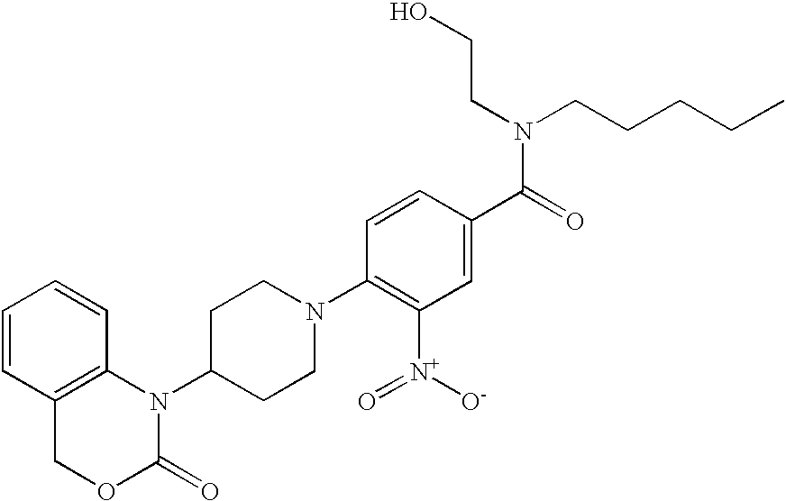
C1=CC2=C(C=C1)N(C1CCN(C3=C([N+]([O-])=O)C=C(C(=O)N(CCCCC)CCO)C=C3)CC1)C(=O)OC2
